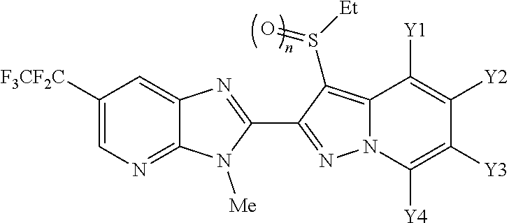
C12=NC=C([F3CF2C])C=C1N=C(C1=NN3C(=C1S([Et])=O)C([Y1])=C([Y2])C([Y3])=C3[Y4])N2[Me]
